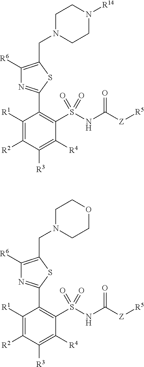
C1([R6])=C(CN2CCN([R14])CC2)SC(C2=C(S(NC([Z][R5])=O)(=O)=O)C([R4])=C([R3])C([R2])=C2[R1])=N1.C1([R6])=C(CN2CCOCC2)SC(C2=C(S(NC([Z][R5])=O)(=O)=O)C([R4])=C([R3])C([R2])=C2[R1])=N1
